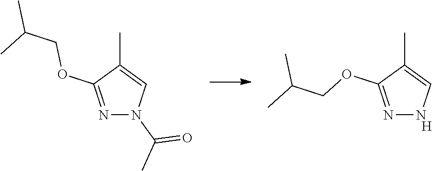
N1=C(OCC(C)C)C(C)=CN1.[H].N1=C(OCC(C)C)C(C)=CN1C(C)=O
